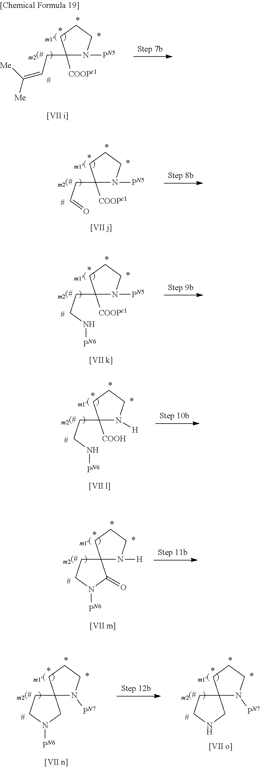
C1([COOPc1])(CC=C([Me])[Me])N([PN5])CCC1.C1(CC=O)([COOPc1])N([PN5])CCC1.C1(CCN[PN6])([COOPc1])N([PN5])CCC1.C1(CCN[PN6])([COOH])N([H])CCC1.C12(N([H])CCC1)CCN([PN6])C2=O.C12(N([PN7])CCC1)CCN([PN6])C2.C12(N([PN7])CCC1)CCNC2
